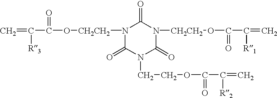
N1([CH2CH2]OC(C([R3])=C)=O)C(=O)N(CCOC(C([R2])=C)=O)C(=O)N([CH2CH2]OC(=O)C(=C)[R1])C1=O
